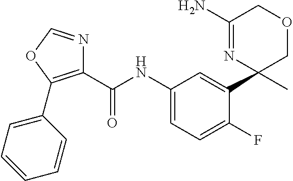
C1(NC(=O)C2=C(C3=CC=CC=C3)OC=N2)=CC=C(F)C(C2(C)COCC(N)=N2)=C1
